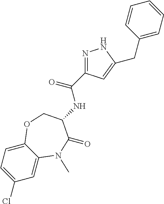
C1(Cl)=CC=C2C(=C1)N(C)C(=O)C(NC(=O)C1=NNC(CC3=CC=CC=C3)=C1)CO2
